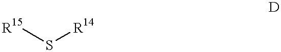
[R15]S[R14]
